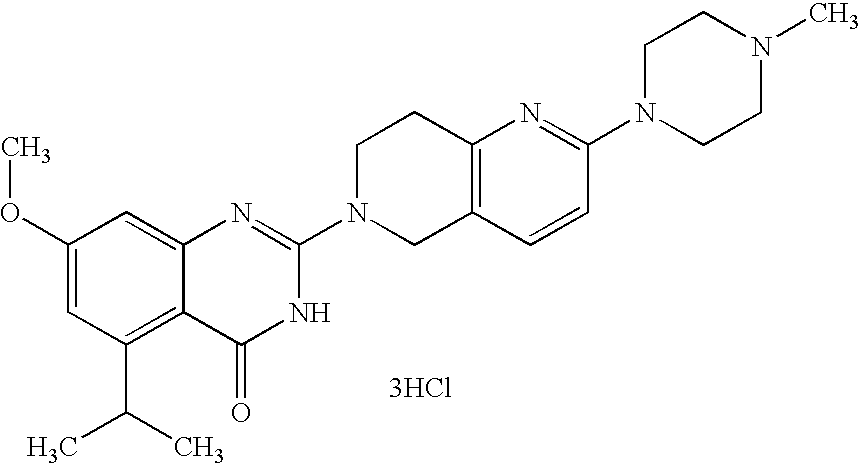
C1(OC)=CC(C(C)C)=C2C(=C1)N=C(N1CC3=C(CC1)N=C(N1CCN(C)CC1)C=C3)NC2=O.[3HCl]
